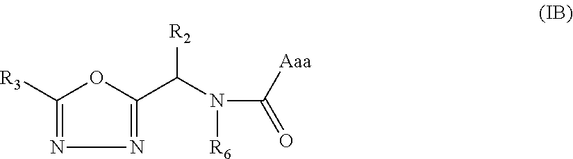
[R3]C1=NN=C(C(N(C([Aaa])=O)[R6])[R2])O1
